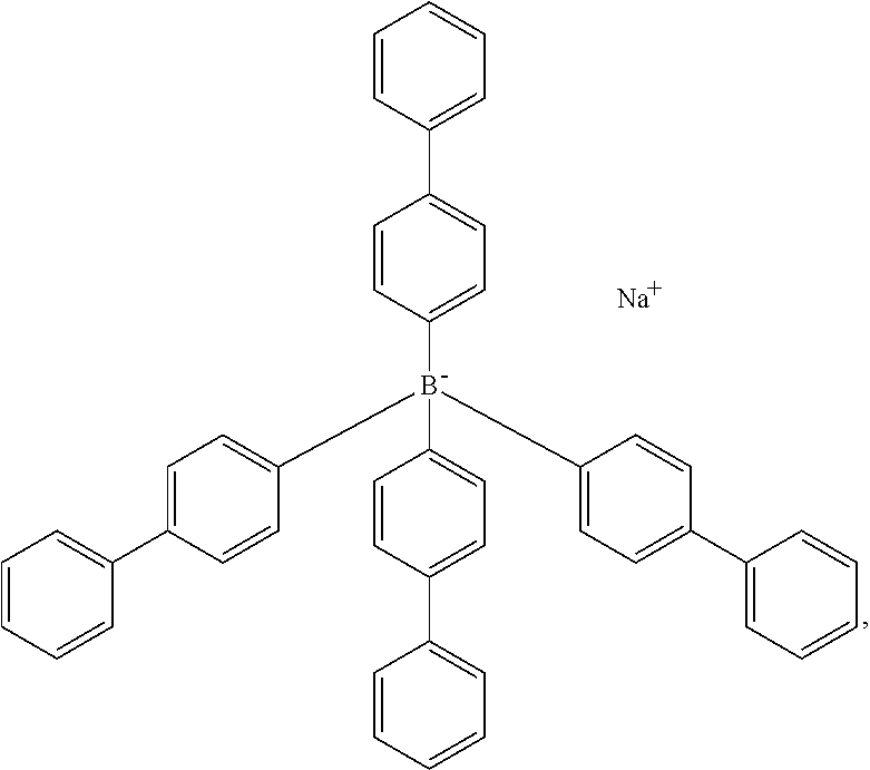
C1=CC(C2=CC=CC=C2)=CC=C1B(C1=CC=C(C2=CC=CC=C2)C=C1)(C1=CC=C(C2=CC=CC=C2)C=C1)C1=CC=C(C2=CC=CC=C2)C=C1.[Na]
